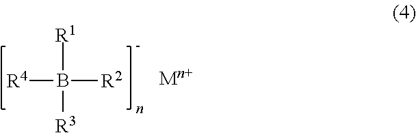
[R4]B([R1])([R3])[R2].[Mn+]
